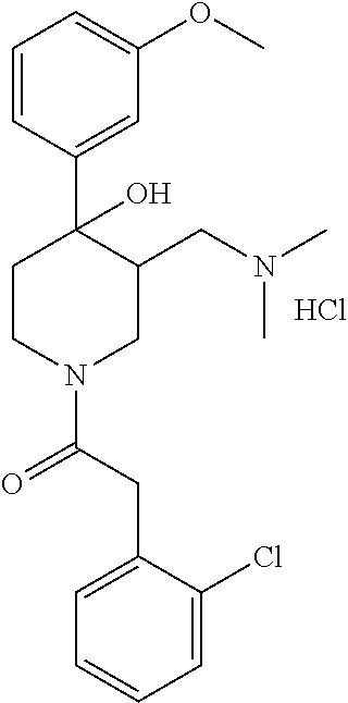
C1=CC(C2(O)CCN(C(CC3=CC=CC=C3Cl)=O)CC2CN(C)C)=CC(OC)=C1.Cl
